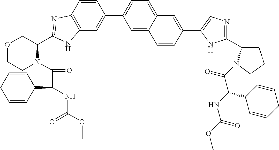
C12=C(C=CC(C3=CC=C4C(=C3)C=CC(C3=CN=C(C5CCCN5C(C(C5C=CCC=C5)NC(=O)OC)=O)N3)=C4)=C1)N=C(C1COCCN1C(=O)C(NC(=O)OC)C1C=CCC=C1)N2
